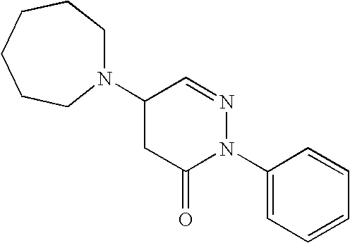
C1(N2CCCCCC2)CC(=O)N(C2=CC=CC=C2)N=C1
